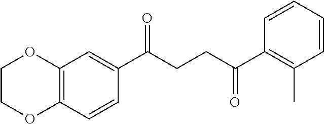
C1(C(CCC(C2=C(C)C=CC=C2)=O)=O)=CC2=C(C=C1)OCCO2
